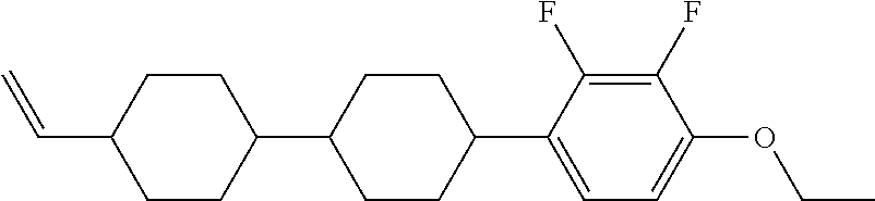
C1(F)=C(F)C(OCC)=CC=C1C1CCC(C2CCC(C=C)CC2)CC1
